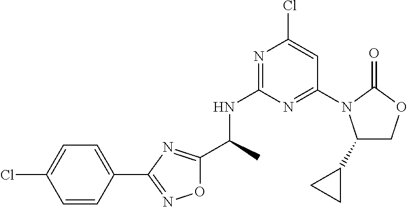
O1C(C(C)NC2=NC(Cl)=CC(N3C(C4CC4)COC3=O)=N2)=NC(C2=CC=C(Cl)C=C2)=N1
